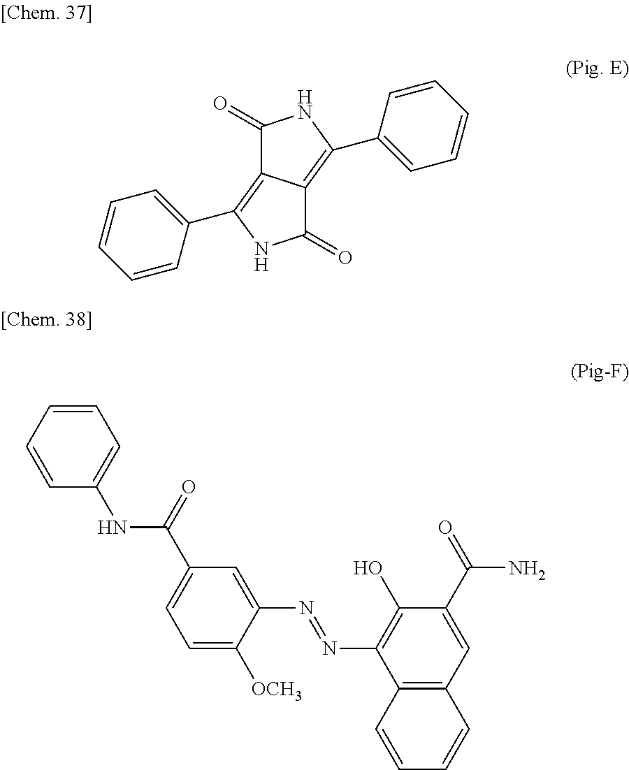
C1(=O)C2=C(C3=CC=CC=C3)NC(=O)C2=C(C2=CC=CC=C2)N1.C1=CC=CC(NC(C2=CC=C([OCH3])C(N=NC3=C(O)C(C(=O)N)=CC4=C3C=CC=C4)=C2)=O)=C1
